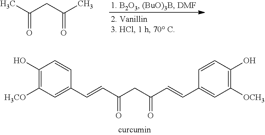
C1(O)=C([H3CO])C=C(C=CC(CC(C=CC2=CC([OCH3])=C(O)C=C2)=O)=O)C=C1.CC(CC(C)=O)=O
